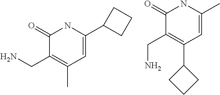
C1=C(C2CCC2)NC(=O)C(CN)=C1C.CC1=CC(C2CCC2)=C(CN)C(=O)N1
